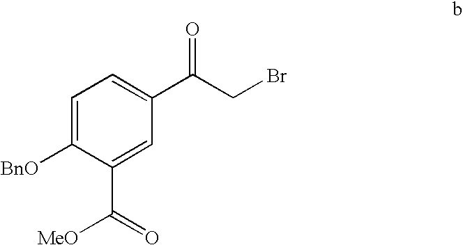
C1=C([BnO])C(C(=O)[MeO])=CC(C(CBr)=O)=C1
